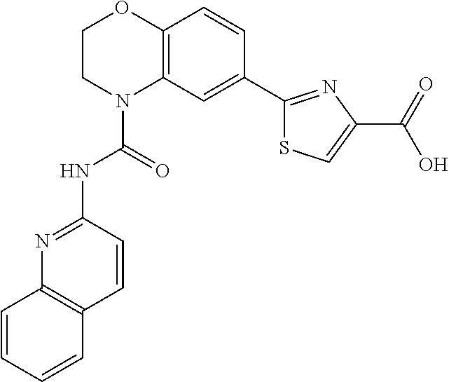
C1CN(C(=O)NC2=NC3=C(C=C2)C=CC=C3)C2=C(O1)C=CC(C1=NC(C(=O)O)=CS1)=C2
